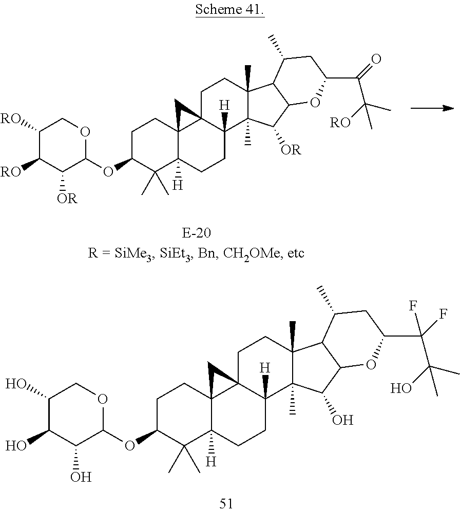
C1([RO])C([RO])C([OR])C(OC2C(C)(C)C3([H])C4(CC2)C2(C([H])(CC3)C3(C)C(C)(CC2)C2C(C3[OR])OC(C(C(C)(C)[RO])=O)CC2C)C4)OC1.C1(O)C(O)C(O)C(OC2C(C)(C)C3([H])C4(CC2)C2(C([H])(CC3)C3(C)C(C)(CC2)C2C(C3O)OC(C(C(C)(C)O)(F)F)CC2C)C4)OC1
